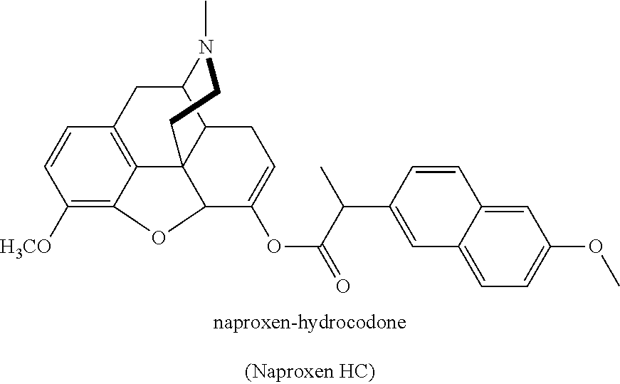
C1([H3CO])=C2C3=C(C=C1)CC1C4C3(C(C(OC(=O)C(C3=CC5=CC=C(OC)C=C5C=C3)C)=CC4)O2)CCN1C
